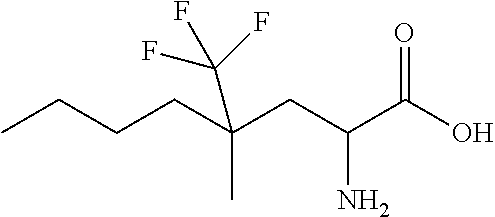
C(CC(C(O)=O)N)(C)(C(F)(F)F)CCCC
